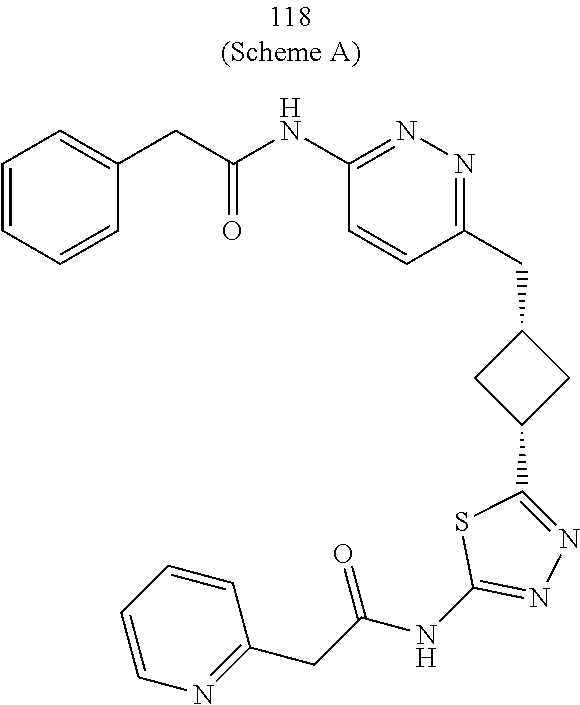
C1(CC2=NN=C(NC(CC3=CC=CC=C3)=O)C=C2)CC(C2=NN=C(NC(CC3=NC=CC=C3)=O)S2)C1
